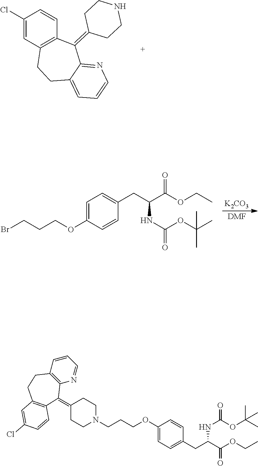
C1(Cl)=CC2=C(C=C1)C(=C1CCNCC1)C1=NC=CC=C1CC2.[K2CO3].[DMF].CC(OC(NC(CC1=CC=C(OCCCBr)C=C1)C(OCC)=O)=O)(C)C.C1(=C2C3=C(C=CC=N3)CCC3=C2C=CC(Cl)=C3)CCN(CCCOC2=CC=C(CC(NC(OC(C)(C)C)=O)C(OCC)=O)C=C2)CC1
